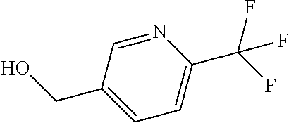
C1(CO)=CC=C(C(F)(F)F)N=C1
